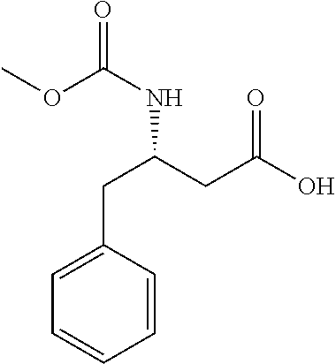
COC(NC(CC(=O)O)CC1=CC=CC=C1)=O
